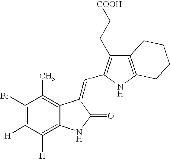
C1(Br)=C([H])C([H])=C2C(=C1C)C(=CC1=C(CC[COOH])C3=C(N1)CCCC3)C(=O)N2
